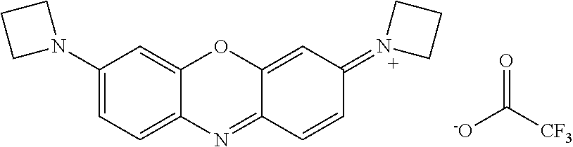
C1(N2CCC2)=CC=C2C(=C1)OC1=CC(=N3CCC3)C=CC1=N2.[-O]C([CF3])=O
